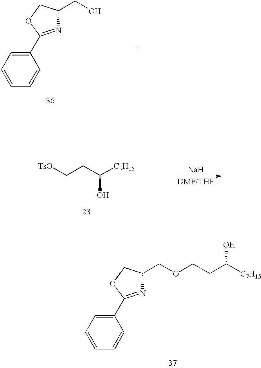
C1(C2=NC(CO)CO2)=CC=CC=C1.C1(C2=NC(COCCC([C7H15])O)CO2)=CC=CC=C1.[TsO]CCC([C7H15])O.[Na]
